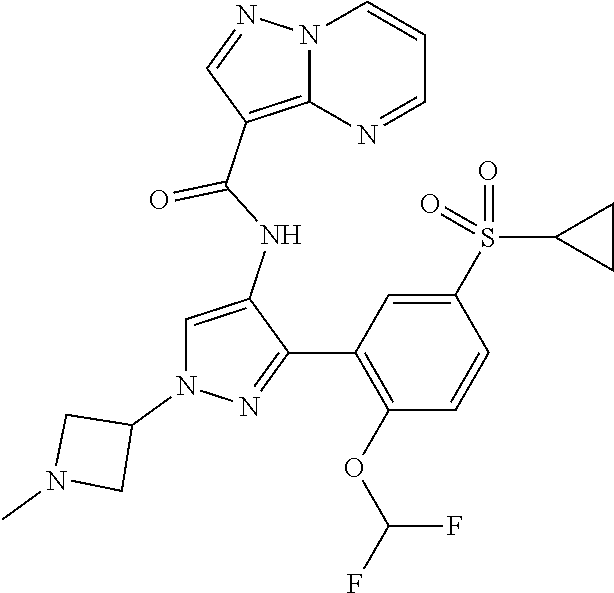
C1(NC(C2=C3N(N=C2)C=CC=N3)=O)=CN(C2CN(C)C2)N=C1C1=C(OC(F)F)C=CC(S(=O)(=O)C2CC2)=C1
